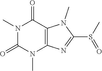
N1(C)C(=O)N(C)C2=C(C1=O)N(C)C(S(=O)C)=N2
